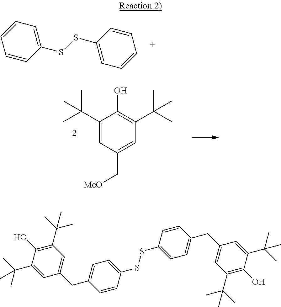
C1(SSC2=CC=CC=C2)=CC=CC=C1.C1(C(C)(C)C)=CC(C[MeO])=CC(C(C)(C)C)=C1O.C1(CC2=CC=C(SSC3=CC=C(CC4=CC(C(C)(C)C)=C(O)C(C(C)(C)C)=C4)C=C3)C=C2)=CC(C(C)(C)C)=C(O)C(C(C)(C)C)=C1
